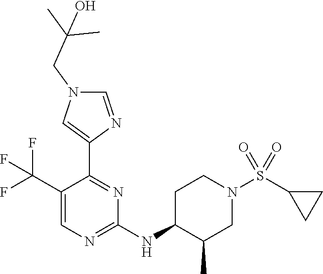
C1=C(C(F)(F)F)C(C2=CN(CC(C)(C)O)C=N2)=NC(NC2C(C)CN(S(C3CC3)(=O)=O)CC2)=N1
